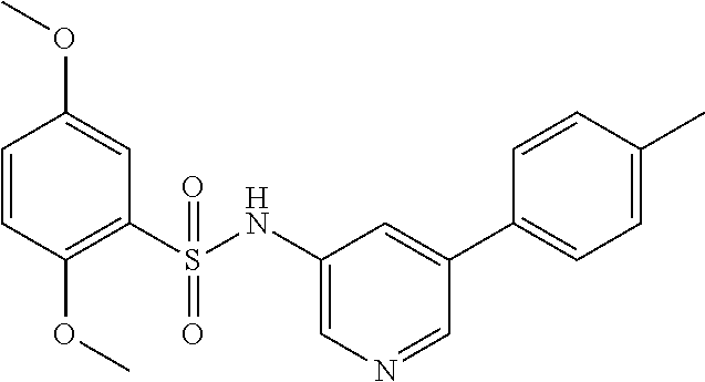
C1=CC(OC)=C(S(NC2=CN=CC(C3=CC=C(C)C=C3)=C2)(=O)=O)C=C1OC
